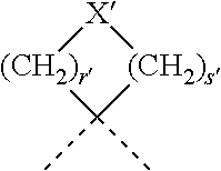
[(CH2)r]1[X][(CH2)s]C1(C)C
